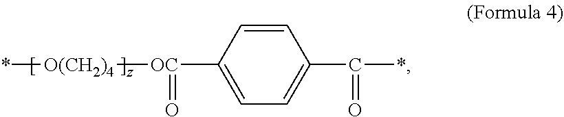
*[O(CH2)4][OC](=O)C1=CC=C(C(*)=O)C=C1
